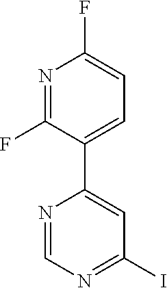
N1=C(F)C(C2=CC(I)=NC=N2)=CC=C1F
